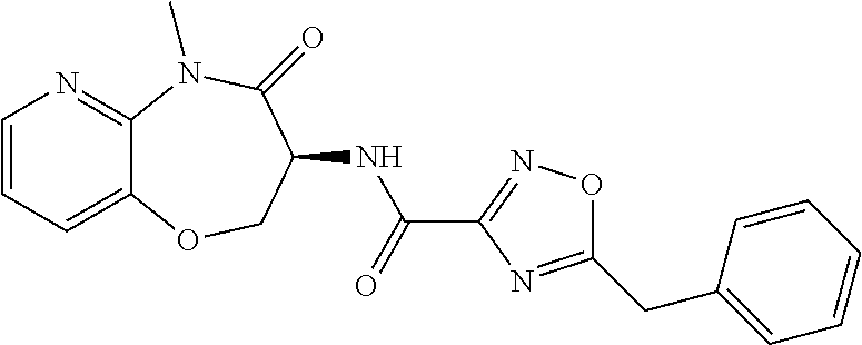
C1=CC=C2C(=N1)N(C)C(=O)C(NC(C1=NOC(CC3=CC=CC=C3)=N1)=O)CO2
